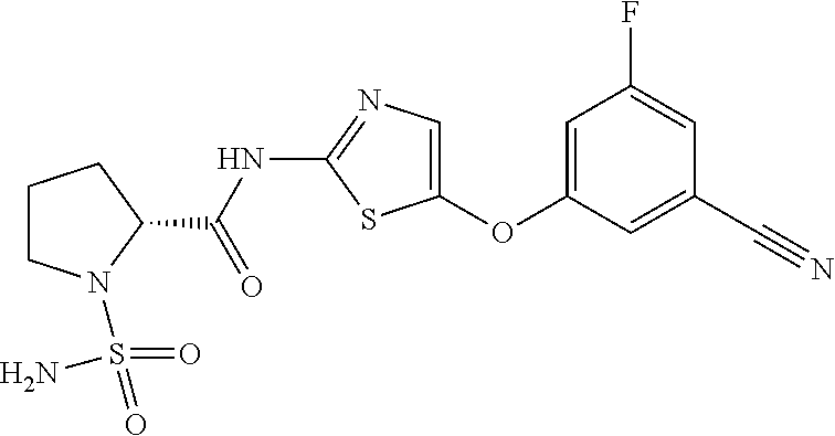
C1=C(OC2=CN=C(NC(C3CCCN3S(=O)(=O)N)=O)S2)C=C(C#N)C=C1F
